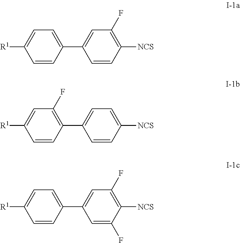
C1=C([R1])C=CC(C2=CC(F)=C([NCS])C=C2)=C1.C1=C([R1])C=CC(C2=CC=C([NCS])C=C2)=C1F.C1=C([R1])C=CC(C2=CC(F)=C([NCS])C(F)=C2)=C1
